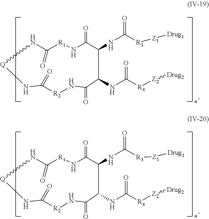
[R1]1NC(=O)C(NC([R3][Z1][Drug1])=O)C(NC([R4][Z2][Drug2])=O)C(=O)N[R2]C(=O)N[Q]NC1=O.[R1]1NC(=O)C(NC([R3][Z1][Drug1])=O)C(NC([R4][Z2][Drug2])=O)C(=O)N[R2]C(=O)N[Q]NC1=O
